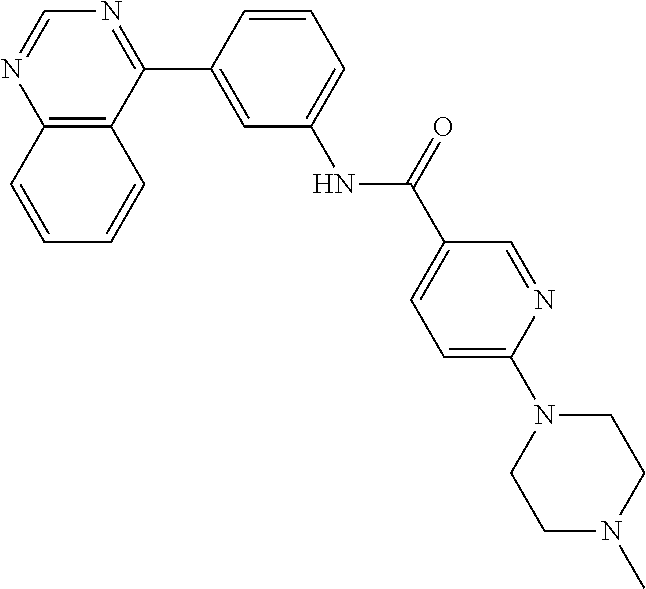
C12=C(C(C3=CC(NC(C4=CC=C(N5CCN(C)CC5)N=C4)=O)=CC=C3)=NC=N1)C=CC=C2
